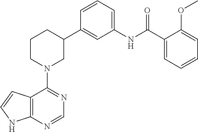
C12=C(N=CN=C1N1CC(C3=CC(NC(C4=CC=CC=C4OC)=O)=CC=C3)CCC1)NC=C2
